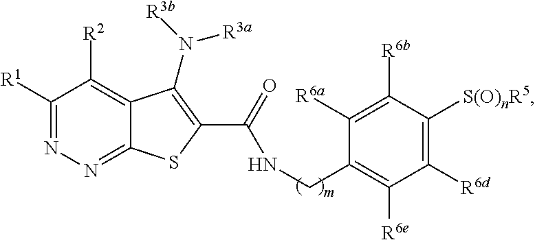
C1([R1])=NN=C2C(=C1[R2])C(N([R3b])[R3a])=C(C(=O)NCC1=C([R6e])C([R6d])=C([S(O)nR5])C([R6b])=C1[R6a])S2
